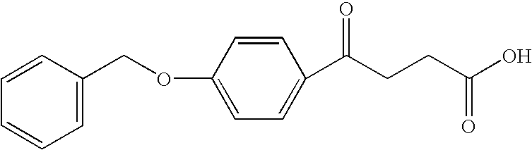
C(OC1=CC=C(C(CCC(O)=O)=O)C=C1)C1=CC=CC=C1
